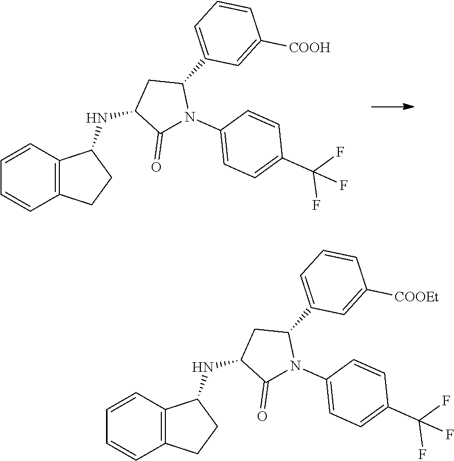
C1=C(C2CC(NC3C4=C(CC3)C=CC=C4)C(=O)N2C2=CC=C(C(F)(F)F)C=C2)C=C([COOH])C=C1.C1(C2CC(NC3C4=C(CC3)C=CC=C4)C(=O)N2C2=CC=C(C(F)(F)F)C=C2)=CC=CC([COOEt])=C1
